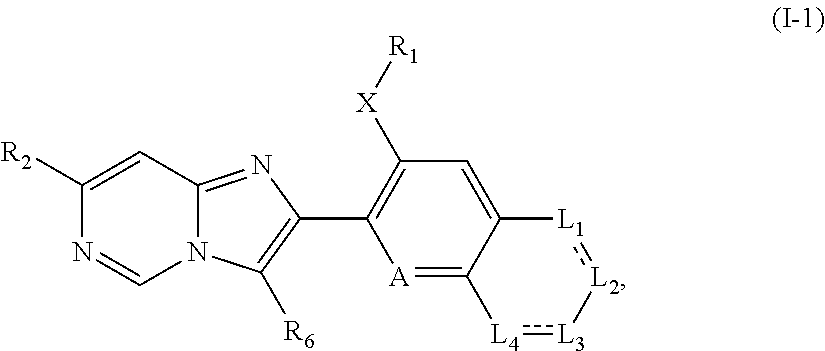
C1([R2])=CC2=NC(C3=C([X][R1])C=C4C(=[A]3)[L4]:[L3][L2]:[L1]4)=C([R6])N2C=N1
